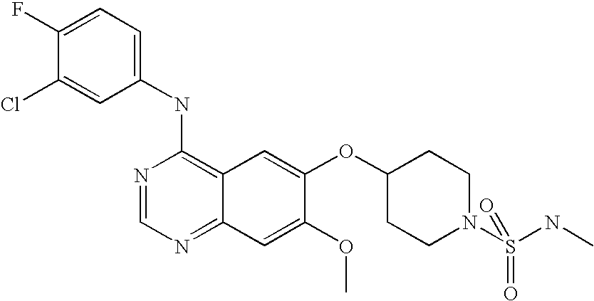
C1(NC2=C3C(=NC=N2)C=C(OC)C(OC2CCN(S(NC)(=O)=O)CC2)=C3)=CC=C(F)C(Cl)=C1
